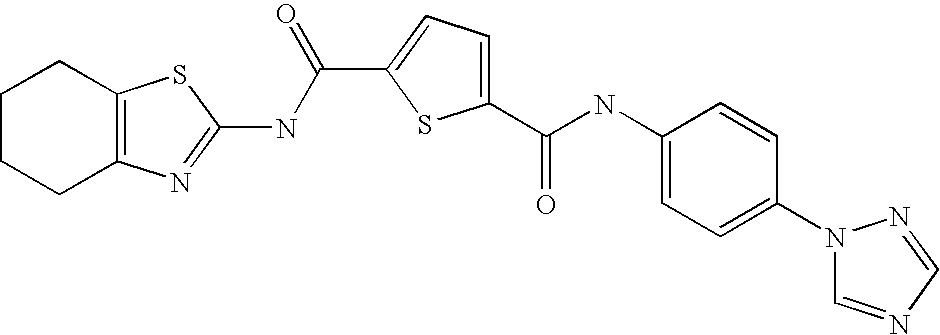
C1(C(NC2=CC=C(N3C=NC=N3)C=C2)=O)=CC=C(C(NC2=NC3=C(CCCC3)S2)=O)S1
